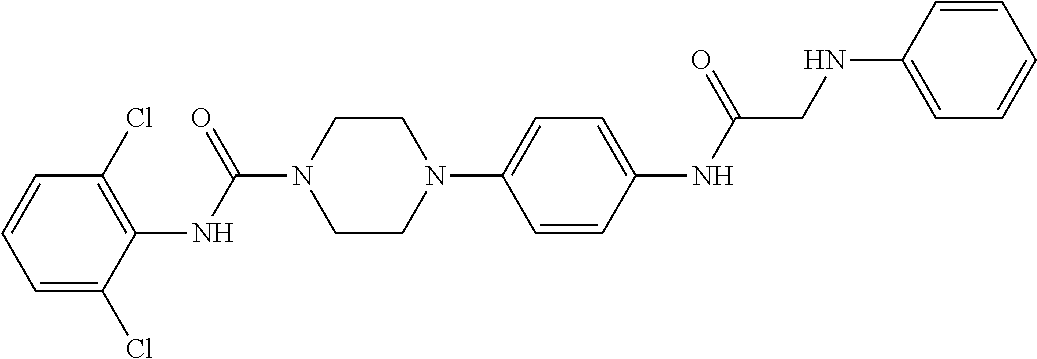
C1=C(Cl)C(NC(N2CCN(C3=CC=C(NC(=O)CNC4=CC=CC=C4)C=C3)CC2)=O)=C(Cl)C=C1
